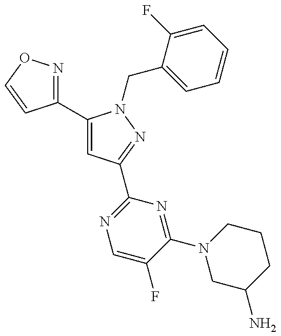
C1(C2=CC(C3=NC=C(F)C(N4CC(N)CCC4)=N3)=NN2CC2=CC=CC=C2F)=NOC=C1
